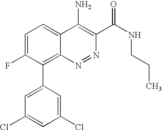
C1=C(F)C(C2=CC(Cl)=CC(Cl)=C2)=C2C(=C1)C(N)=C(C(NCCC)=O)N=N2
